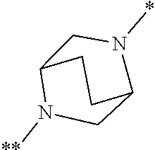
C1N([**])C2CN(*)C1CC2
